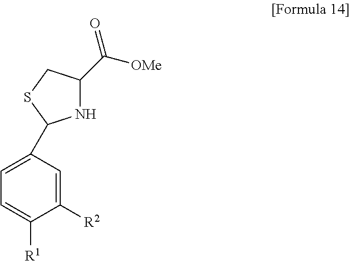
C1([R2])=CC(C2NC(C(=O)[OMe])CS2)=CC=C1[R1]
